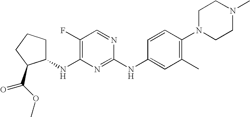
C1CCC(C(OC)=O)C1NC1=C(F)C=NC(NC2=CC(C)=C(N3CCN(C)CC3)C=C2)=N1
